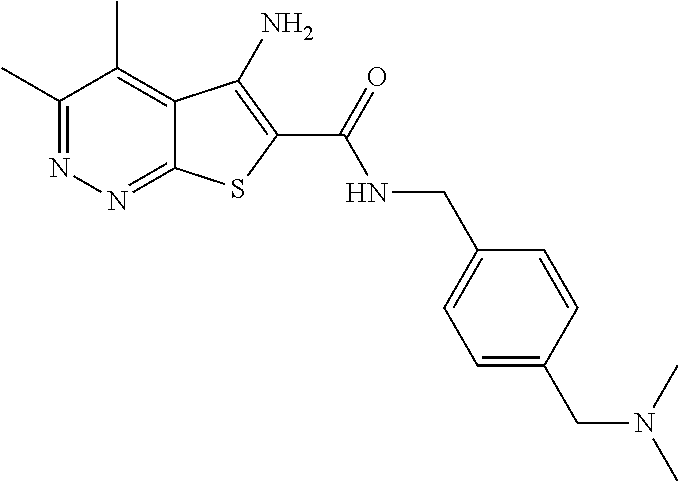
C1(C)=NN=C2C(=C1C)C(N)=C(C(=O)NCC1=CC=C(CN(C)C)C=C1)S2
